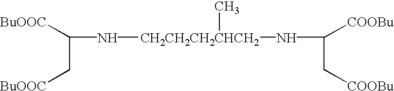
[BuOOC]C(C[BuOOC])N[CH2CH2CH2CHCH2](NC([COOBu])C[COOBu])C
